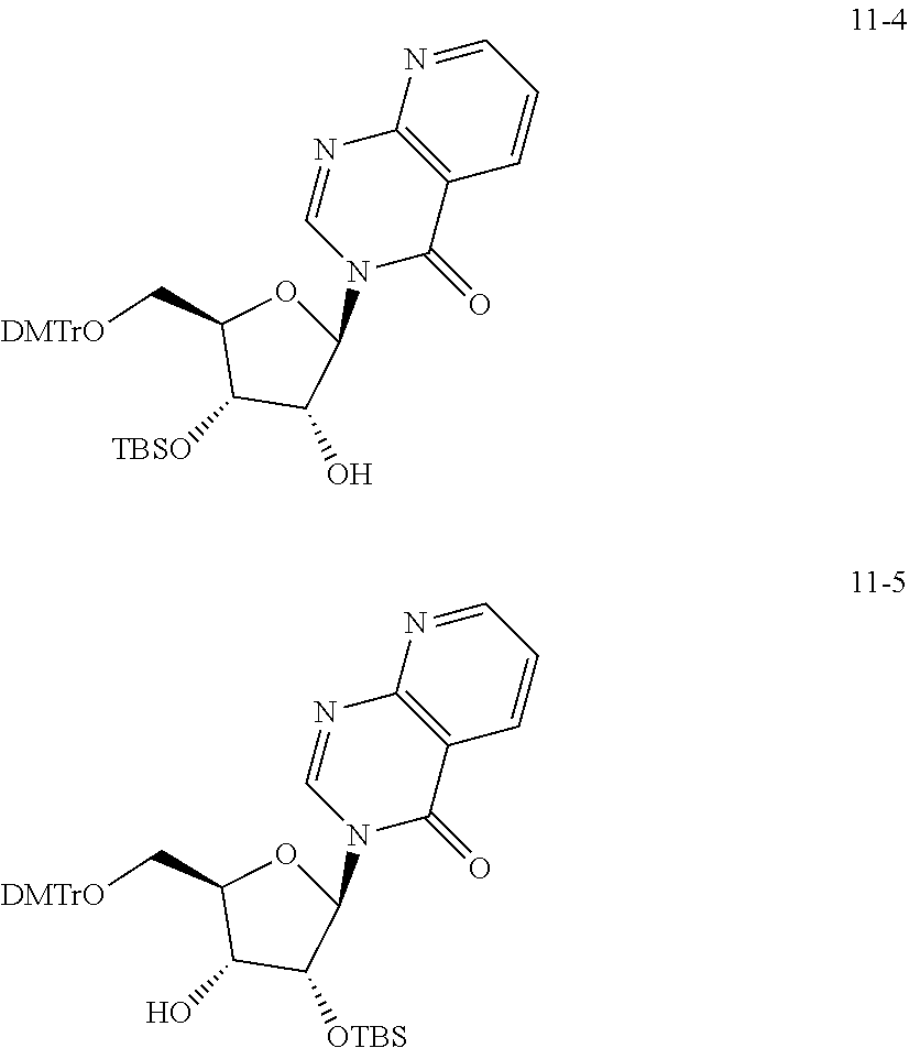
C1=NC2=C(C=C1)C(=O)N(C1OC(C[DMTrO])C([TBSO])C1O)C=N2.C1=NC2=C(C=C1)C(=O)N(C1OC(C[DMTrO])C(O)C1[OTBS])C=N2
